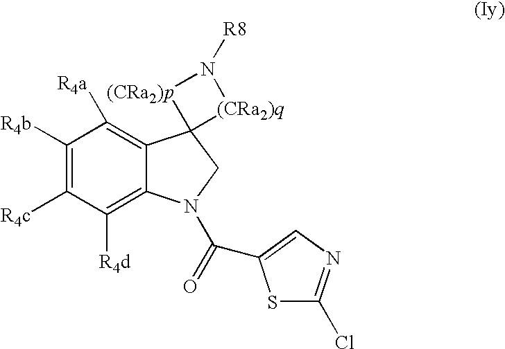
C1([R4b])=C([R4c])C([R4d])=C2C(=C1[R4a])C1(CN2C(=O)C2=CN=C(Cl)S2)[(CRa2)q]N([R8])[(CRa2)p]1
